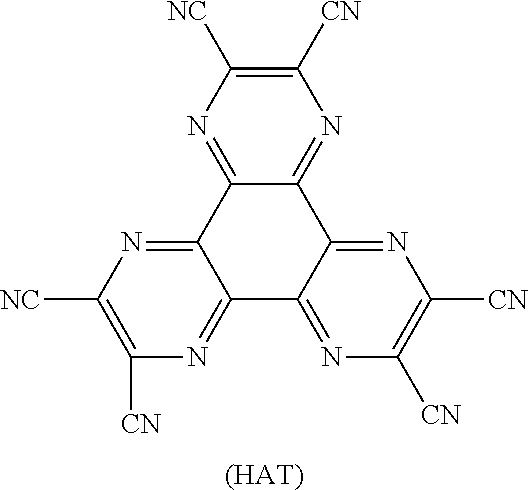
N1=C2C(=NC([CN])=C1[NC])C1=NC([CN])=C([CN])N=C1C1=NC([CN])=C([NC])N=C21.[(HAT)]
